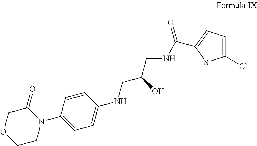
C1OCCN(C2=CC=C(NCC(CNC(=O)C3=CC=C(Cl)S3)O)C=C2)C1=O
